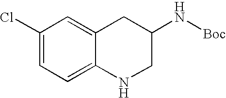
C1(Cl)=CC=C2C(=C1)CC(N[Boc])CN2
